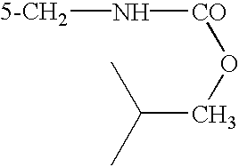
C(CO[CO]N[5-CH2])(C)C
